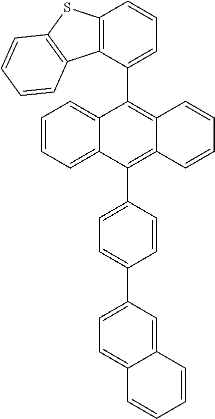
C1(C2=CC=CC3=C2C2=C(S3)C=CC=C2)=C2C(=C(C3=CC=C(C4=CC=C5C(=C4)C=CC=C5)C=C3)C3=CC=CC=C13)C=CC=C2
